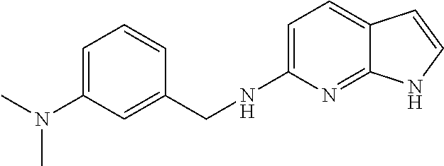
C1=C(NCC2=CC(N(C)C)=CC=C2)N=C2C(=C1)C=CN2
